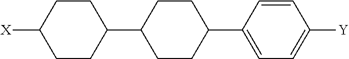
C1(C2CCC(C3=CC=C([Y])C=C3)CC2)CCC([X])CC1
